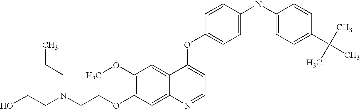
C1(OC)=C(OCCN(CCO)CCC)C=C2C(=C1)C(OC1=CC=C(NC3=CC=C(C(C)(C)C)C=C3)C=C1)=CC=N2
